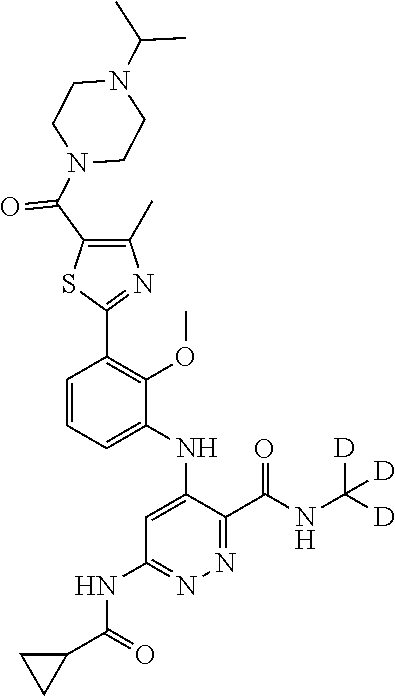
C1=CC=C(NC2=CC(NC(C3CC3)=O)=NN=C2C(NC([D])([D])[D])=O)C(OC)=C1C1=NC(C)=C(C(N2CCN(C(C)C)CC2)=O)S1
